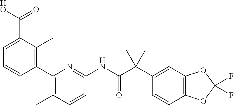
C1(C2=C(C)C(C(=O)[HO])=CC=C2)=C(C)C=CC(NC(C2(C3=CC4=C(C=C3)OC(F)(F)O4)CC2)=O)=N1
